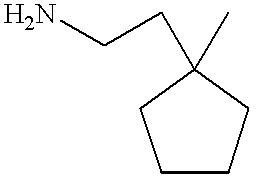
C1CCC(C)(CCN)C1
